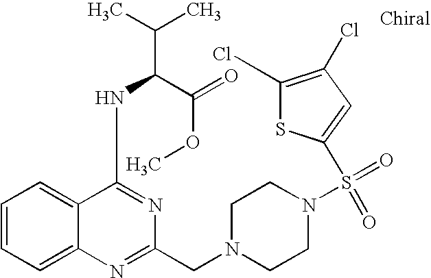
C1=CC=C2C(=C1)C(NC(C(C)C)C(=O)OC)=NC(CN1CCN(S(C3=CC(Cl)=C(Cl)S3)(=O)=O)CC1)=N2
